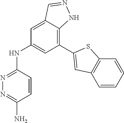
C1=C2C(=C(C3=CC4=C(C=CC=C4)S3)C=C1NC1=NN=C(N)C=C1)NN=C2
